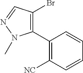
C1(C2=C(Br)C=NN2C)=C([NC])C=CC=C1
